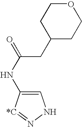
C1=C(NC(=O)CC2CCOCC2)[*C]=NN1
